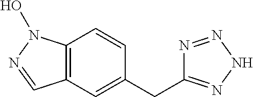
C12=C(C=C(CC3=NNN=N3)C=C1)C=NN2O
